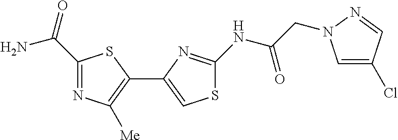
C1(C(=O)N)=NC([Me])=C(C2=CSC(NC(CN3C=C(Cl)C=N3)=O)=N2)S1
